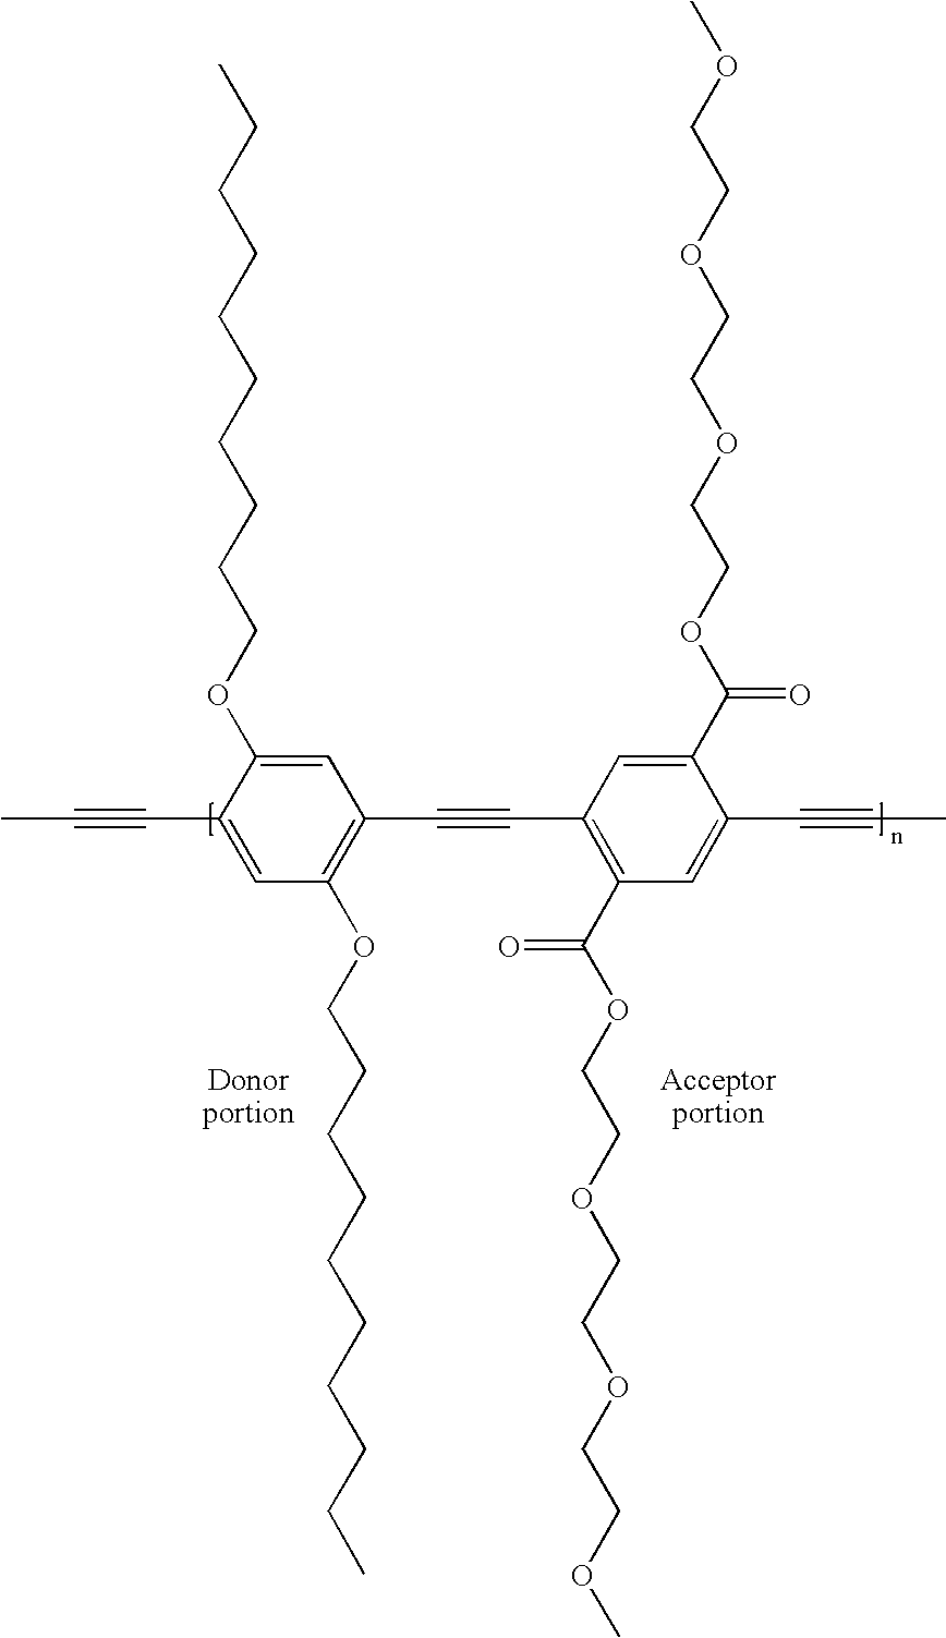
C1=C(C#CC)C(OCCCCCCCCCC)=CC(C#CC2=C(C(OCCOCCOCCOC)=O)C=C(C#CC)C(C(OCCOCCOCCOC)=O)=C2)=C1OCCCCCCCCCC
